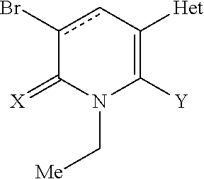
c1(Br)cC([Het])=C([Y])N(C[Me])C1=[X]
